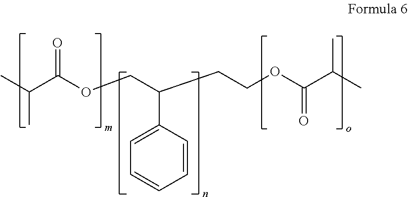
C1=CC(C(COC(C(C)C)=O)CCOC(C(C)C)=O)=CC=C1
